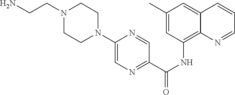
C1(C)=CC(NC(C2=NC=C(N3CCN(CCN)CC3)N=C2)=O)=C2C(=C1)C=CC=N2
